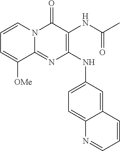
C12=NC(NC3=CC=C4C(=C3)C=CC=N4)=C(NC(C)=O)C(=O)N1C=CC=C2[OMe]
